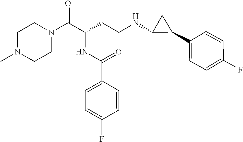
C1N(C)CCN(C(C(CCNC2C(C3=CC=C(F)C=C3)C2)NC(C2=CC=C(F)C=C2)=O)=O)C1
